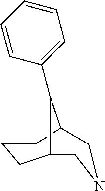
C1=CC=CC(C2C3CNCC2CCC3)=C1
